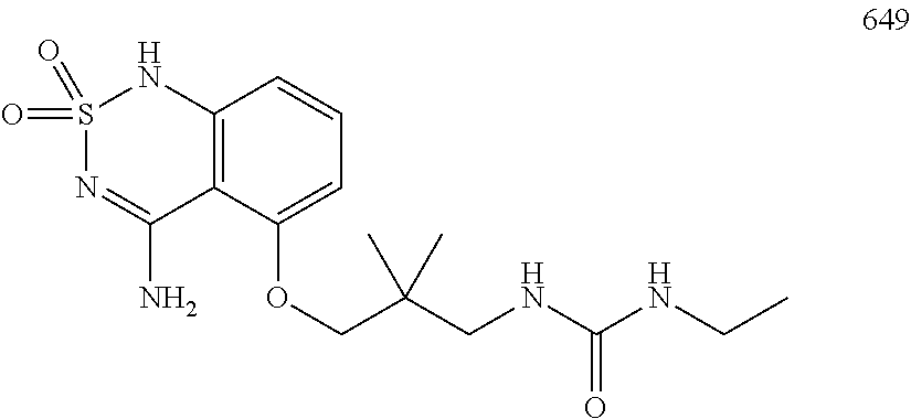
S1(=O)(=O)N=C(N)C2=C(N1)C=CC=C2OCC(CNC(NCC)=O)(C)C
